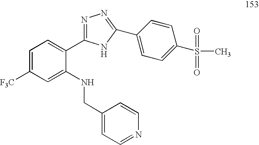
C1=C([F3C])C=C(NCC2=CC=NC=C2)C(C2=NN=C(C3=CC=C(S(C)(=O)=O)C=C3)N2)=C1
